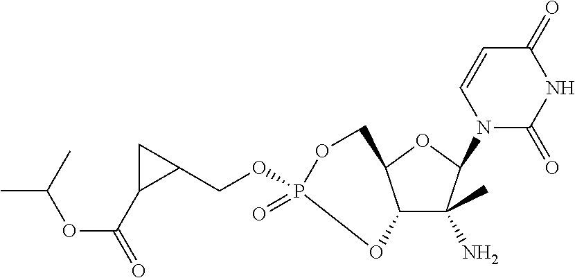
C12C(C)(N)C(N3C(=O)NC(=O)C=C3)OC1COP(OCC1CC1C(=O)OC(C)C)(=O)O2
